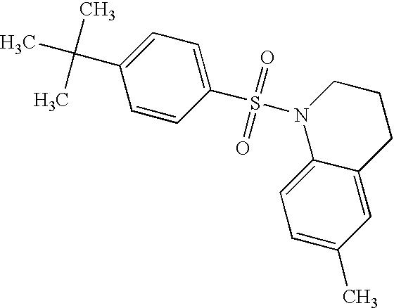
C1=CC(S(N2C3=CC=C(C)C=C3CCC2)(=O)=O)=CC=C1C(C)(C)C
